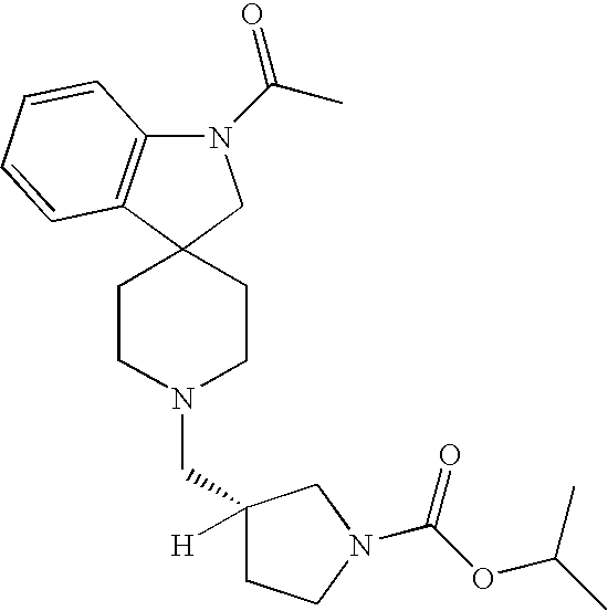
C1C(CN2CCC3(CC2)C2=C(N(C(C)=O)C3)C=CC=C2)([H])CN(C(OC(C)C)=O)C1
